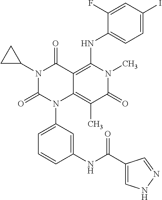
N1(C2CC2)C(=O)N(C2=CC=CC(NC(C3=CNN=C3)=O)=C2)C2=C(C)C(=O)N(C)C(NC3=CC=C(I)C=C3F)=C2C1=O
